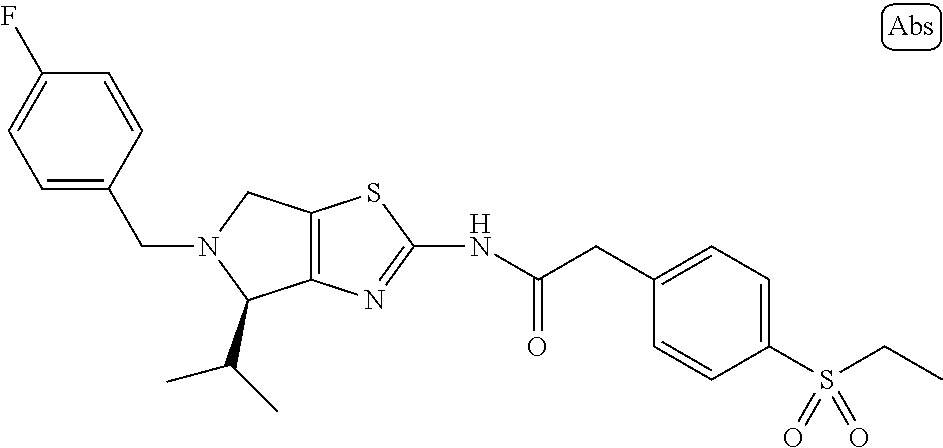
C12=C(N=C(NC(CC3=CC=C(S(CC)(=O)=O)C=C3)=O)S1)C(C(C)C)N(CC1=CC=C(F)C=C1)C2
